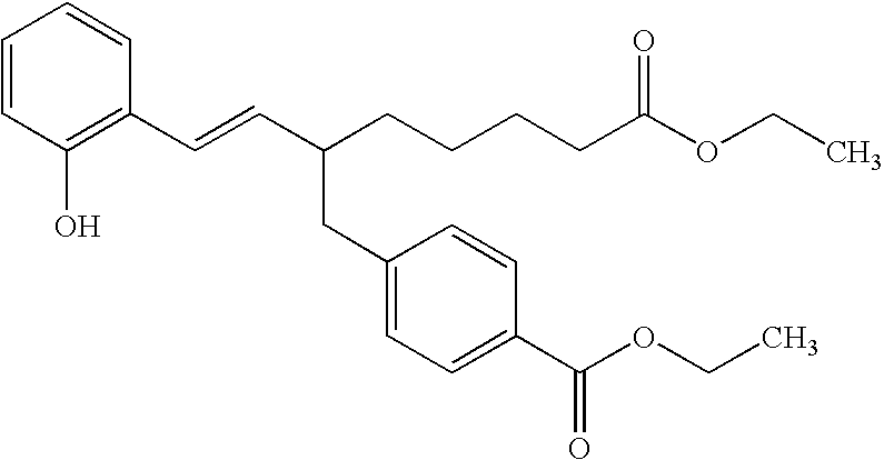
C1=CC(C=CC(CC2=CC=C(C(=O)OCC)C=C2)CCCCC(OCC)=O)=C(O)C=C1
